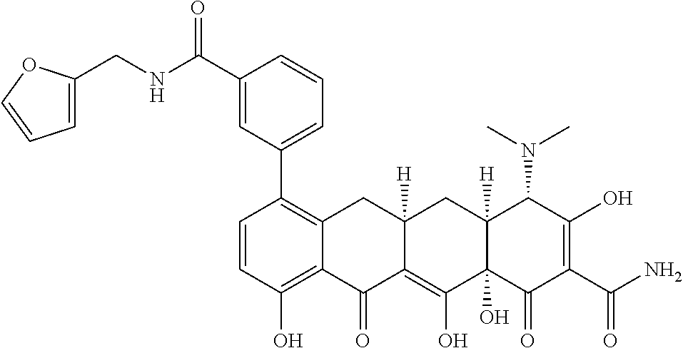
C1=CC(O)=C2C(=C1C1=CC=CC(C(NCC3=CC=CO3)=O)=C1)CC1([H])C(=C(O)C3(O)C([H])(C1)C(N(C)C)C(O)=C(C(=O)N)C3=O)C2=O
